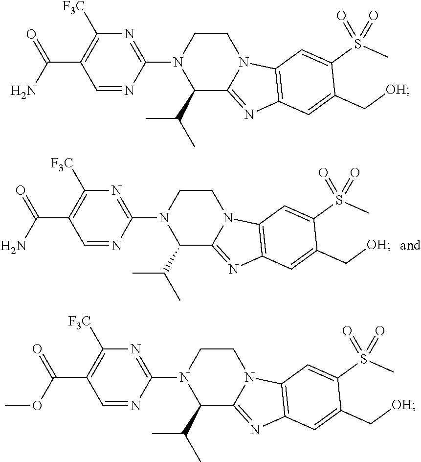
C1(C(N)=O)=C([F3C])N=C(N2CCN3C(=NC4=C3C=C(S(C)(=O)=O)C(C[OH])=C4)C2C(C)C)N=C1.C1(C(OC)=O)=C([F3C])N=C(N2CCN3C(=NC4=C3C=C(S(C)(=O)=O)C(C[OH])=C4)C2C(C)C)N=C1.C1(C(N)=O)=C([F3C])N=C(N2CCN3C(=NC4=C3C=C(S(C)(=O)=O)C(C[OH])=C4)C2C(C)C)N=C1
